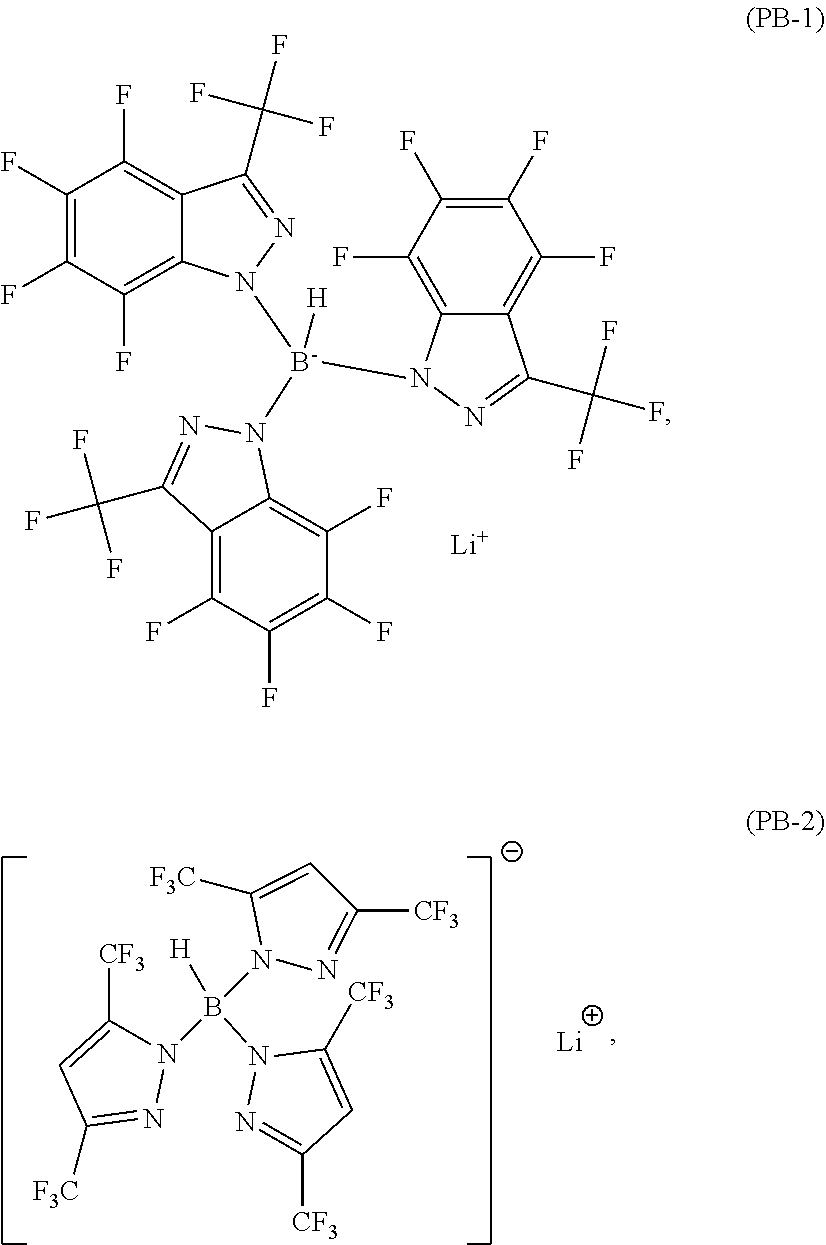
C1(F)=C(F)C(F)=C2C(=C1F)C(C(F)(F)F)=NN2[B-](N1C2=C(F)C(F)=C(F)C(F)=C2C(C(F)(F)F)=N1)(N1C2=C(F)C(F)=C(F)C(F)=C2C(C(F)(F)F)=N1)[H].[Li].N1(B(N2C([CF3])=CC([CF3])=N2)([H])N2C([CF3])=CC([F3C])=N2)N=C([CF3])C=C1[F3C].[Li]
